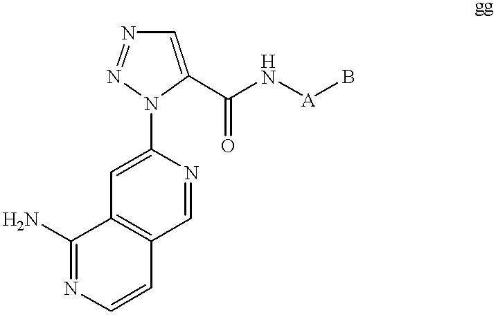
C1(N2C(C(N[A]B)=O)=CN=N2)=CC2=C(C=N1)C=CN=C2N
